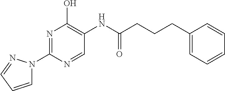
N1=C(N2C=CC=N2)N=CC(NC(CCCC2=CC=CC=C2)=O)=C1O
